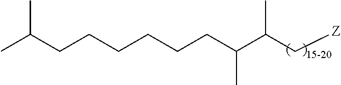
C(CCCCCC(C(C[Z])C)C)C(C)C
